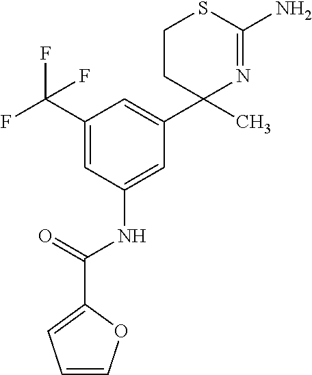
C1(C(F)(F)F)=CC(NC(C2=CC=CO2)=O)=CC(C2(C)N=C(N)SCC2)=C1
